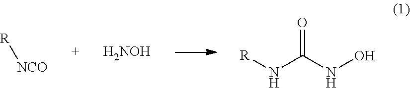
[R][NCO].[H2NOH].[R]NC(NO)=O
